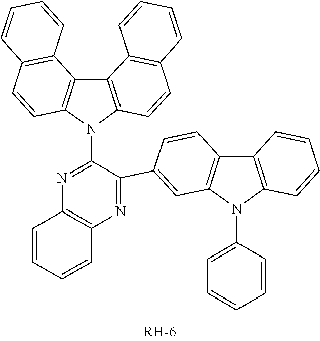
C1(N2C3=C(C4=C2C=CC2=C4C=CC=C2)C2=C(C=C3)C=CC=C2)=NC2=C(N=C1C1=CC3=C(C4=C(N3C3=CC=CC=C3)C=CC=C4)C=C1)C=CC=C2
